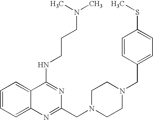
C1=CC=C2C(=C1)C(NCCCN(C)C)=NC(CN1CCN(CC3=CC=C(SC)C=C3)CC1)=N2
